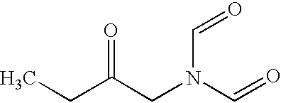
CCC(CN(C=O)C=O)=O
